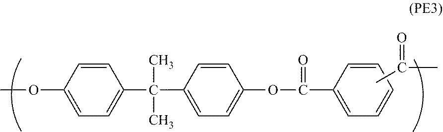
C1=CC(OC)=CC=C1C(C1=CC=C(OC(C2=CC=CC=C2)=O)C=C1)(C)C.CC(C)=O
